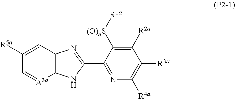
C1([R5a])=CC2=C([A3a]=C1)NC(C1=NC([R4a])=C([R3a])C([R2a])=C1[(O)nS][R1a])=N2
